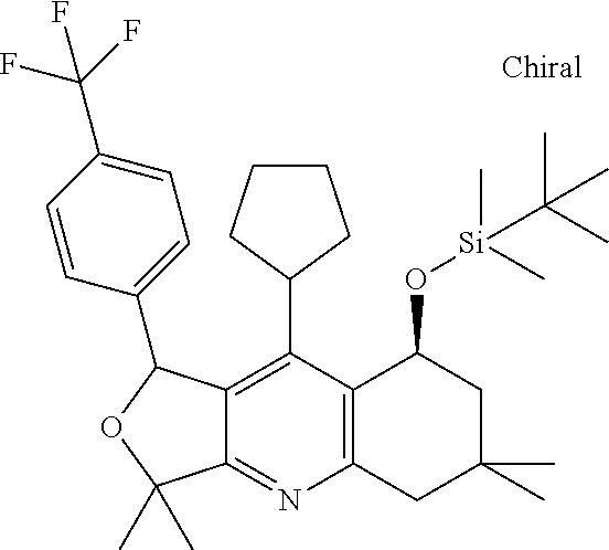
C1(C2CCCC2)=C2C(=NC3=C1C(O[Si](C)(C)C(C)(C)C)CC(C)(C)C3)C(C)(C)OC2C1=CC=C(C(F)(F)F)C=C1
